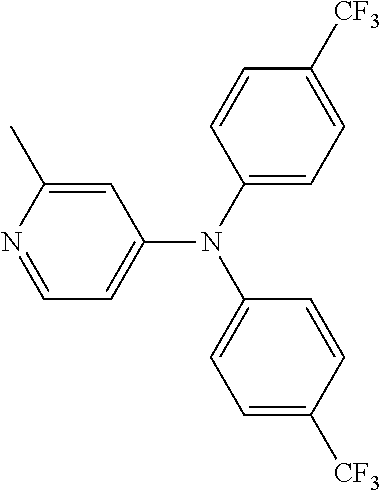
N1=CC=C(N(C2=CC=C([CF3])C=C2)C2=CC=C([CF3])C=C2)C=C1C
